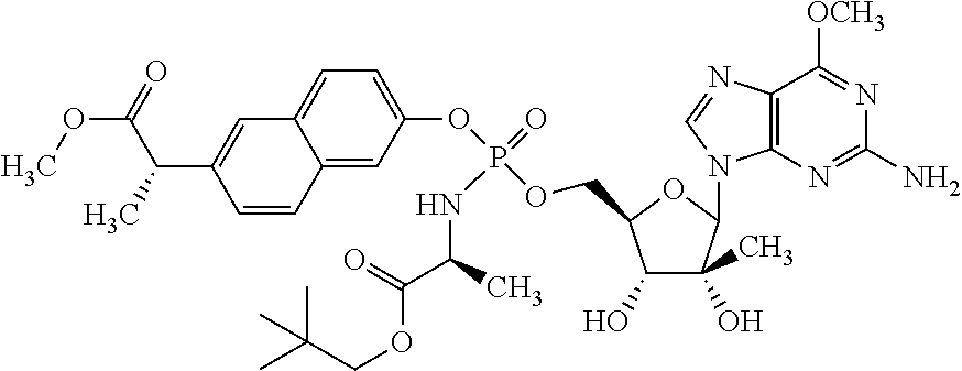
CC(C)(COC(=O)C(NP(=O)(OC1=CC=C2C(=C1)C=CC(C(C)C(=O)OC)=C2)OCC1C(O)C(O)(C)C(N2C3=C(N=C2)C([OCH3])=NC(N)=N3)O1)C)C
